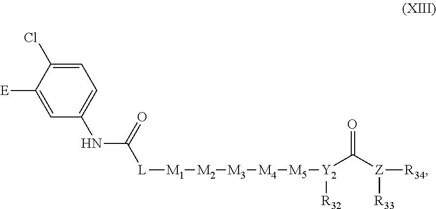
C1=C(Cl)C([E])=CC(NC([L][M1][M2][M3][M4][M5][Y2](C([Z]([R34])[R33])=O)[R32])=O)=C1
